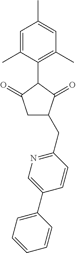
C1=C(C)C(C2C(=O)CC(CC3=NC=C(C4=CC=CC=C4)C=C3)C2=O)=C(C)C=C1C
